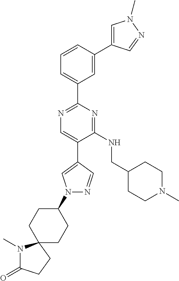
N1=C(C2=CC=CC(C3=CN(C)N=C3)=C2)N=C(NCC2CCN(C)CC2)C(C2=CN(C3CCC4(CC3)N(C)C(=O)CC4)N=C2)=C1
